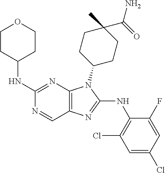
C1(NC2CCOCC2)=NC2=C(C=N1)N=C(NC1=C(Cl)C=C(Cl)C=C1F)N2C1CCC(C)(C(N)=O)CC1
